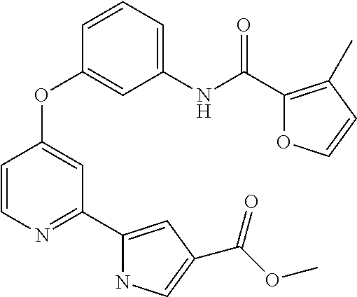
C1=CN=C(C2=CC(C(=O)OC)=CN2)C=C1OC1=CC(NC(=O)C2=C(C)C=CO2)=CC=C1
